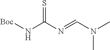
[Boc]NC(N=CN(C)C)=S
